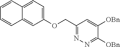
C(C1=NN=C([OBn])C([OBn])=C1)OC1=CC=C2C(=C1)C=CC=C2
